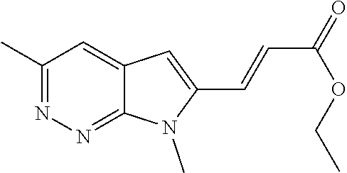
C1(C)=NN=C2C(=C1)C=C(C=CC(=O)OCC)N2C
